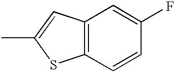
C12=C(C=C(C)S1)C=C(F)C=C2
